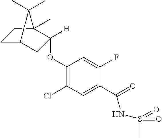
C1C2CC([H])(OC3=C(Cl)C=C(C(=O)NS(=O)(=O)C)C(F)=C3)C(C)(C1)C2(C)C
